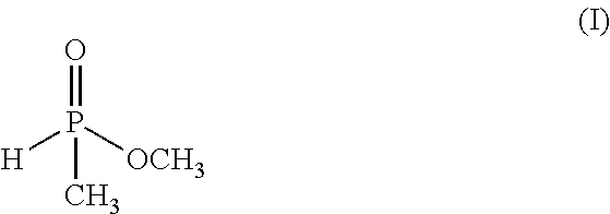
O=P([OCH3])([H])C
